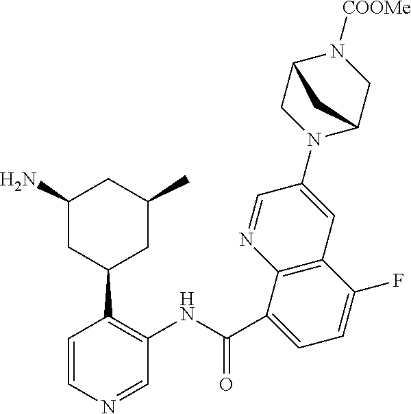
[COOMe]N1C2CN(C3=CC4=C(N=C3)C(C(NC3=C(C5CC(C)CC(N)C5)C=CN=C3)=O)=CC=C4F)C(C1)C2
